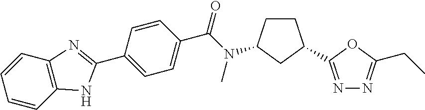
C1(C2=NC3=C(C=CC=C3)N2)=CC=C(C(=O)N(C)C2CCC(C3=NN=C(CC)O3)C2)C=C1
